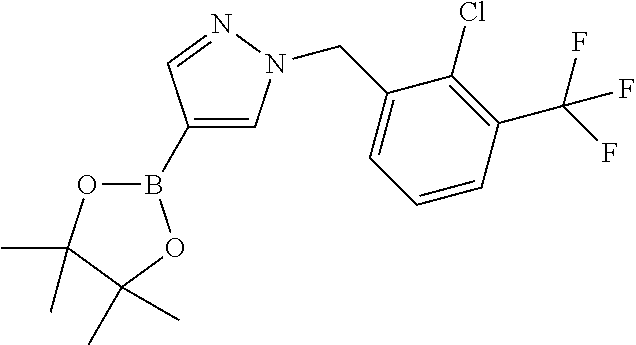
B1(C2=CN(CC3=CC=CC(C(F)(F)F)=C3Cl)N=C2)OC(C)(C)C(C)(C)O1
